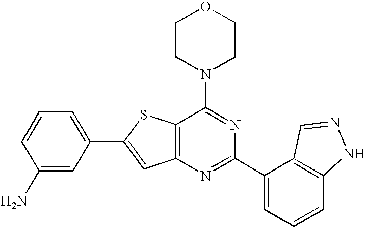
C1CN(C2=NC(C3=CC=CC4=C3C=NN4)=NC3=C2SC(C2=CC=CC(N)=C2)=C3)CCO1
